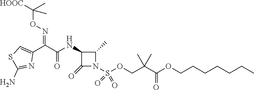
C1(N)=NC(C(C(=O)NC2C(C)N(S(OCC(C(OCCCCCCC)=O)(C)C)(=O)=O)C2=O)=NOC(C)(C)[HOOC])=CS1
